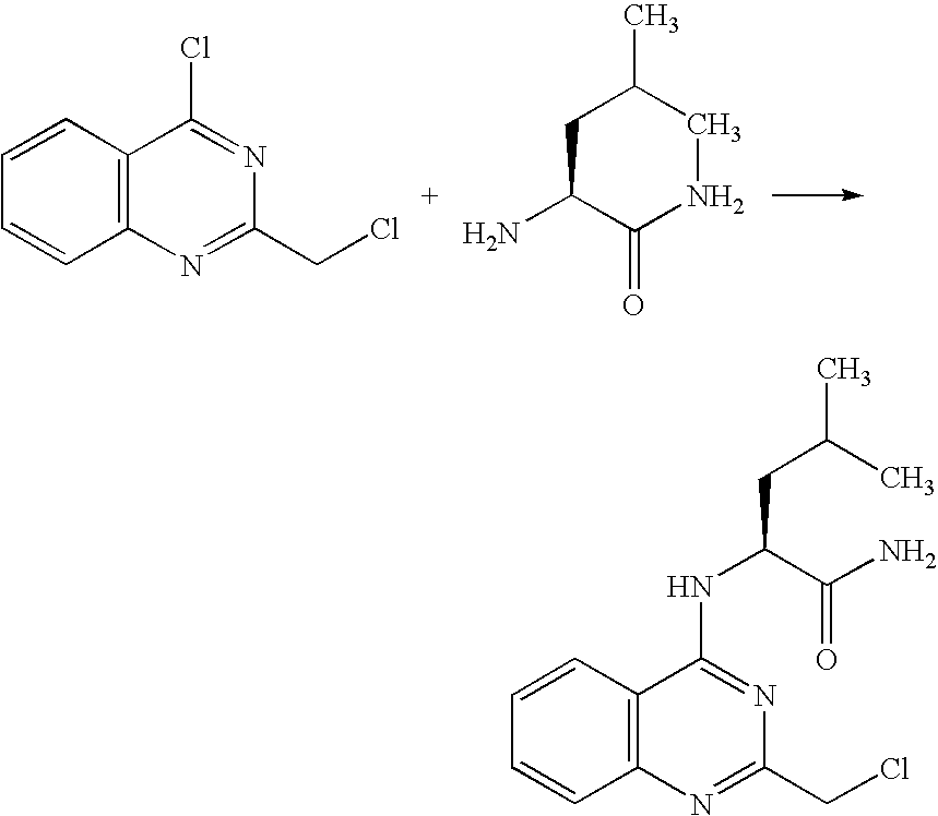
C1=CC2=C(C=C1)N=C(CCl)N=C2Cl.C1(N)C(=O)NCC(C)C1.C1=CC2=C(C=C1)N=C(CCl)N=C2NC(CC(C)C)C(=O)N
